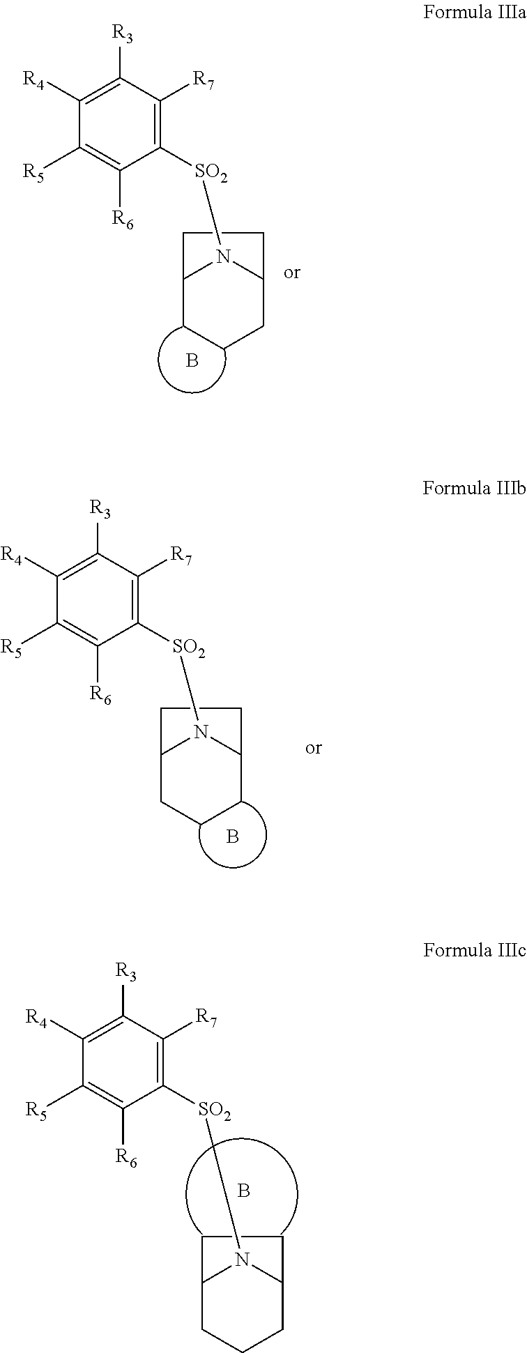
C1CC2N([SO2]C3=C([R7])C([R3])=C([R4])C([R5])=C3[R6])C(C1)CC2.B.C1CC2N([SO2]C3=C([R7])C([R3])=C([R4])C([R5])=C3[R6])C(C1)CC2.B.C1CC2N([SO2]C3=C([R7])C([R3])=C([R4])C([R5])=C3[R6])C(C1)CC2.B
